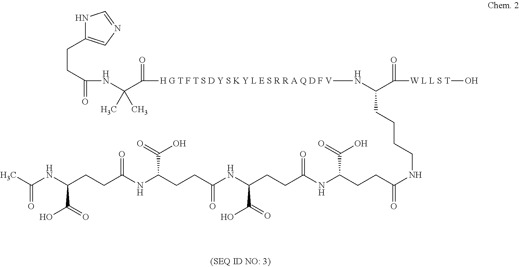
N1C(CCC(=O)NC(C(=O)[H G T F T S D Y S K Y L E S R R A Q D F V]NC(CCCCNC(CCC(NC(CCC(NC(CCC(NC(CCC(NC(C)=O)C(O)=O)=O)C(=O)O)=O)C(=O)O)=O)C(=O)O)=O)C(=O)[W L L S T]O)(C)C)=CN=C1
